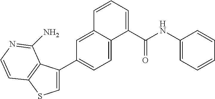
C1(C2=CSC3=C2C(N)=NC=C3)=CC=C2C(=C1)C=CC=C2C(NC1=CC=CC=C1)=O
